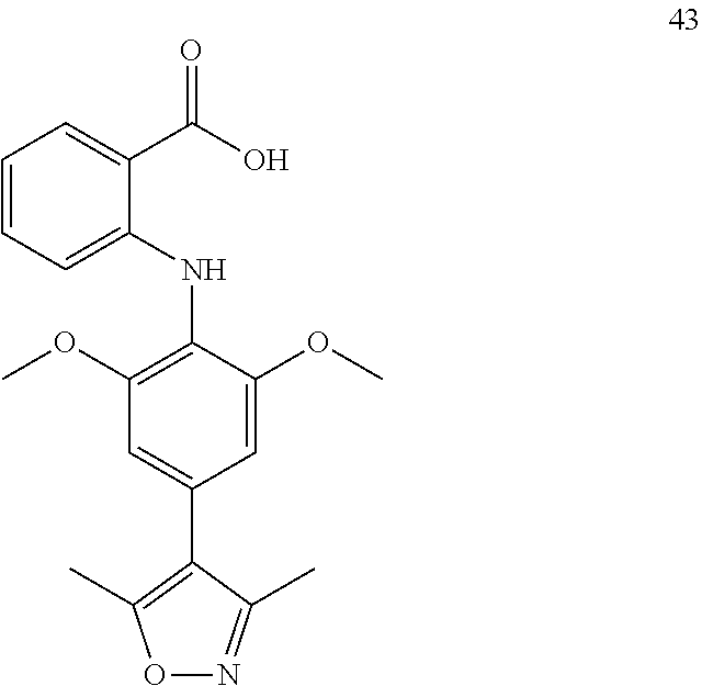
C1=CC=C(NC2=C(OC)C=C(C3=C(C)ON=C3C)C=C2OC)C(C(O)=O)=C1
